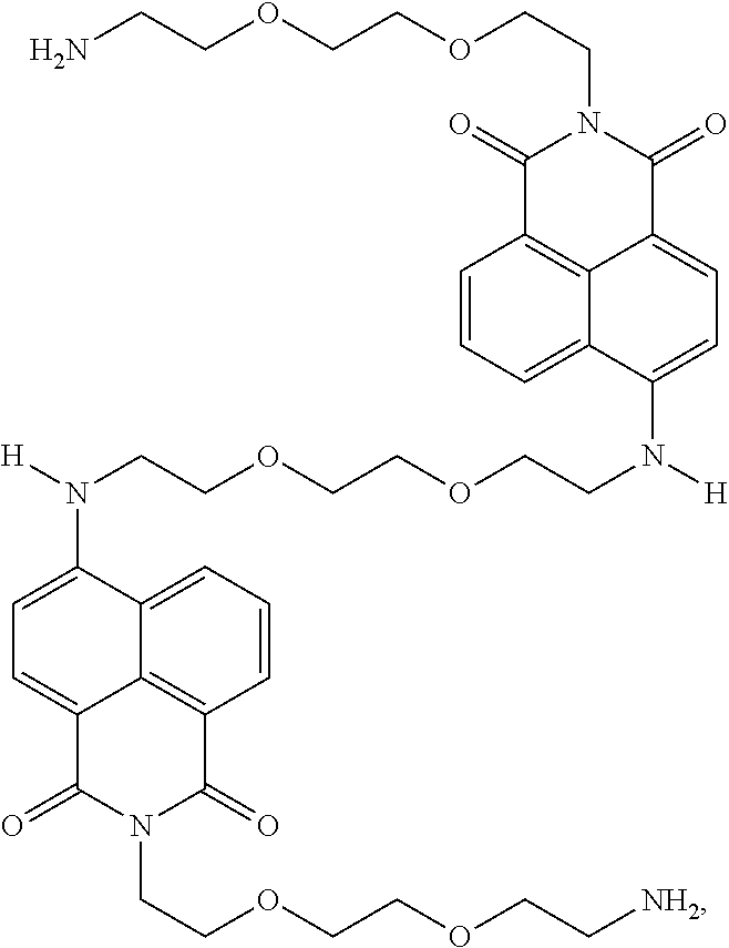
NCCOCCOCCN1C(=O)C2=C3C(=CC=C(N(CCOCCOCCN([H])C4=CC=C5C6=C(C(=O)N(CCOCCOCC[NH2])C5=O)C=CC=C64)[H])C3=CC=C2)C1=O
